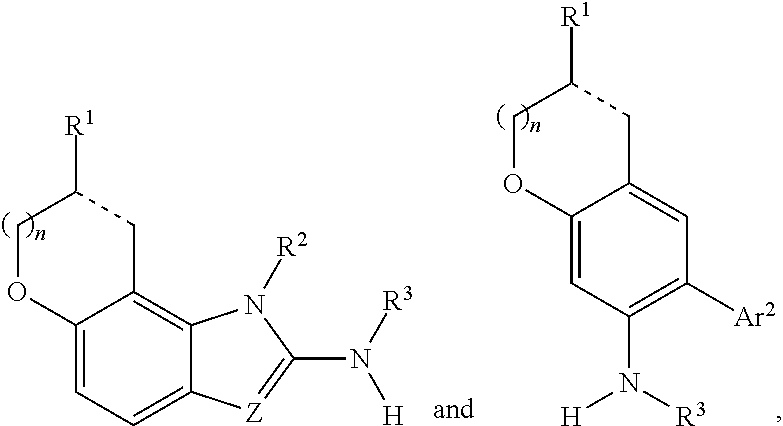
C12=CC=C3C(=C1CC([R1])CO2)N([R2])C(N([R3])[H])=[Z]3.C12=CC(N([R3])[H])=C([Ar2])C=C1CC([R1])CO2
